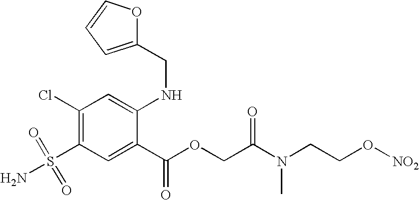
C1(Cl)=C(S(=O)(=O)N)C=C(C(OCC(N(CCO[NO2])C)=O)=O)C(NCC2=CC=CO2)=C1
